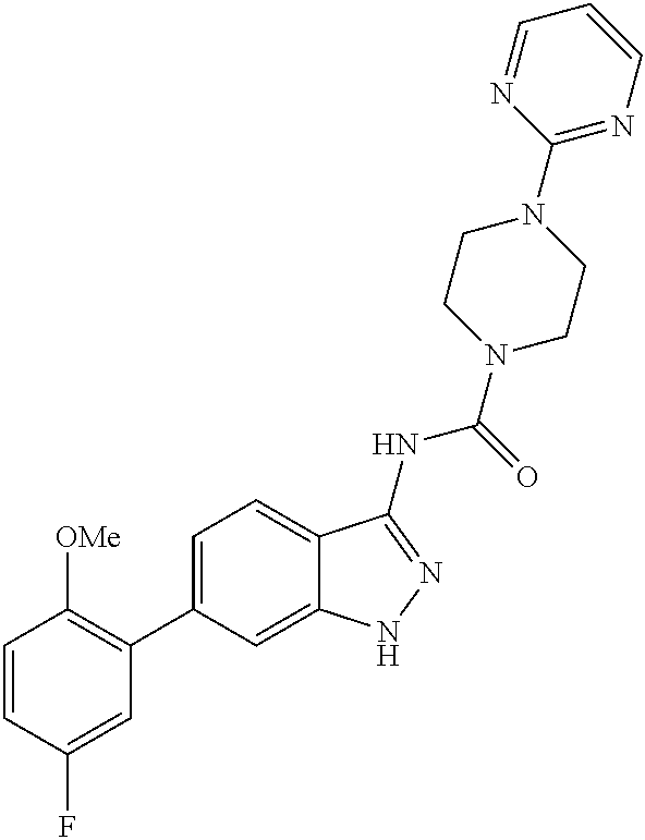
C1=CC(F)=CC(C2=CC=C3C(=C2)NN=C3NC(=O)N2CCN(C3=NC=CC=N3)CC2)=C1[OMe]
